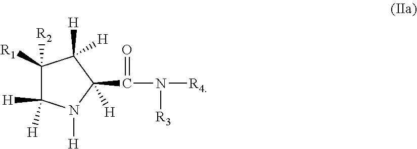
C1([R2])([R1])C([H])([H])N([H])C(C(N([R4])[R3])=O)([H])C1([H])[H]
